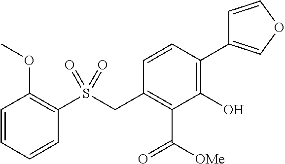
C1(O)=C(C2=COC=C2)C=CC(CS(C2=C(OC)C=CC=C2)(=O)=O)=C1C([OMe])=O
